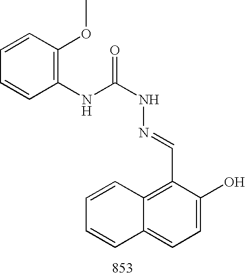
C1(C=NNC(NC2=C(OC)C=CC=C2)=O)=C2C(=CC=C1O)C=CC=C2
